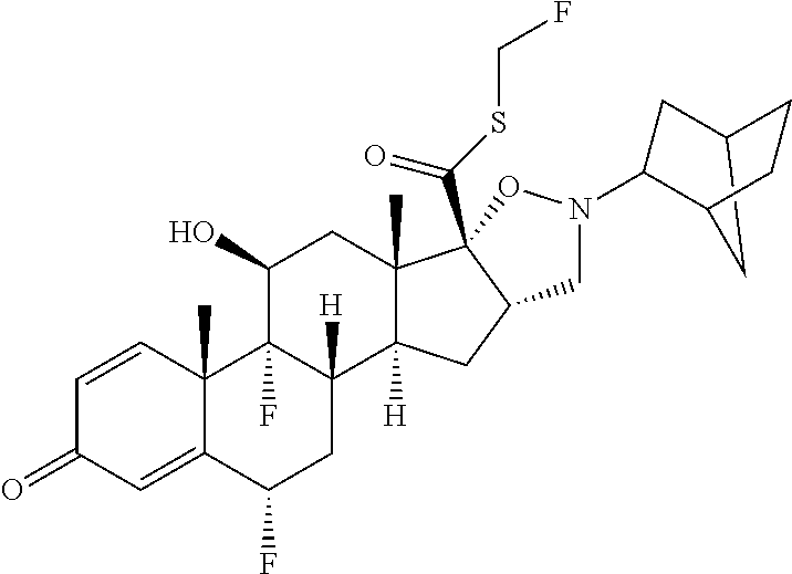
C12CC(C(N3CC4CC5([H])C6([H])CC(F)C7=CC(=O)C=CC7(C)C6(F)C(O)CC5(C)C4(C(SCF)=O)O3)C1)CC2
